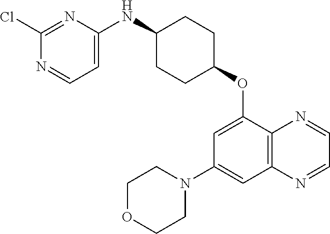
ClC1=NC(NC2CCC(OC3=CC(N4CCOCC4)=CC4=C3N=CC=N4)CC2)=CC=N1
